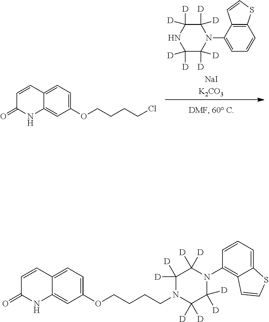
C1([D])([D])C([D])([D])NC([D])([D])C([D])([D])N1C1=CC=CC2=C1C=CS2.[NaIK2CO3].C1=C2C(=CC(OCCCCCl)=C1)NC(=O)C=C2.C1=C2C(=CC(OCCCCN3C([D])([D])C([D])([D])N(C4=C5C(=CC=C4)SC=C5)C([D])([D])C3([D])[D])=C1)NC(=O)C=C2
